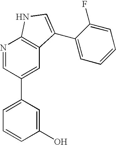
N1=CC(C2=CC=CC(O)=C2)=CC2=C1NC=C2C1=CC=CC=C1F
